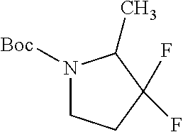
N1([Boc])CCC(F)(F)C1C
